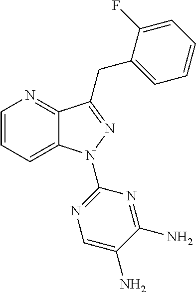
C1=CC=C2C(=N1)C(CC1=CC=CC=C1F)=NN2C1=NC=C(N)C(N)=N1
